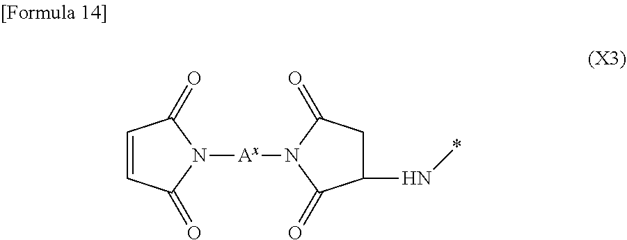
C1=CC(=O)N([Ax]N2C(=O)C(N*)CC2=O)C1=O
